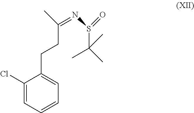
C1(Cl)=CC=CC=C1CCC(=NS(C(C)(C)C)=O)C
